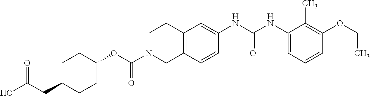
C1C(CC(O)=O)CCC(OC(N2CC3=C(CC2)C=C(NC(NC2=CC=CC(OCC)=C2C)=O)C=C3)=O)C1
